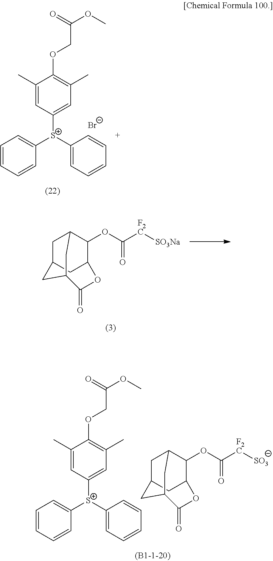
C1C2CC3C(OC(=O)[F2C][SO3Na])C1CC(C2)C(=O)O3.C1=CC=CC([S+](C2=CC=CC=C2)C2=CC(C)=C(OCC(OC)=O)C(C)=C2)=C1.[Br-].C1C2CC3C(OC(=O)[F2C][SO3])C1CC(C2)C(=O)O3.C1=CC=CC([S+](C2=CC=CC=C2)C2=CC(C)=C(OCC(OC)=O)C(C)=C2)=C1
